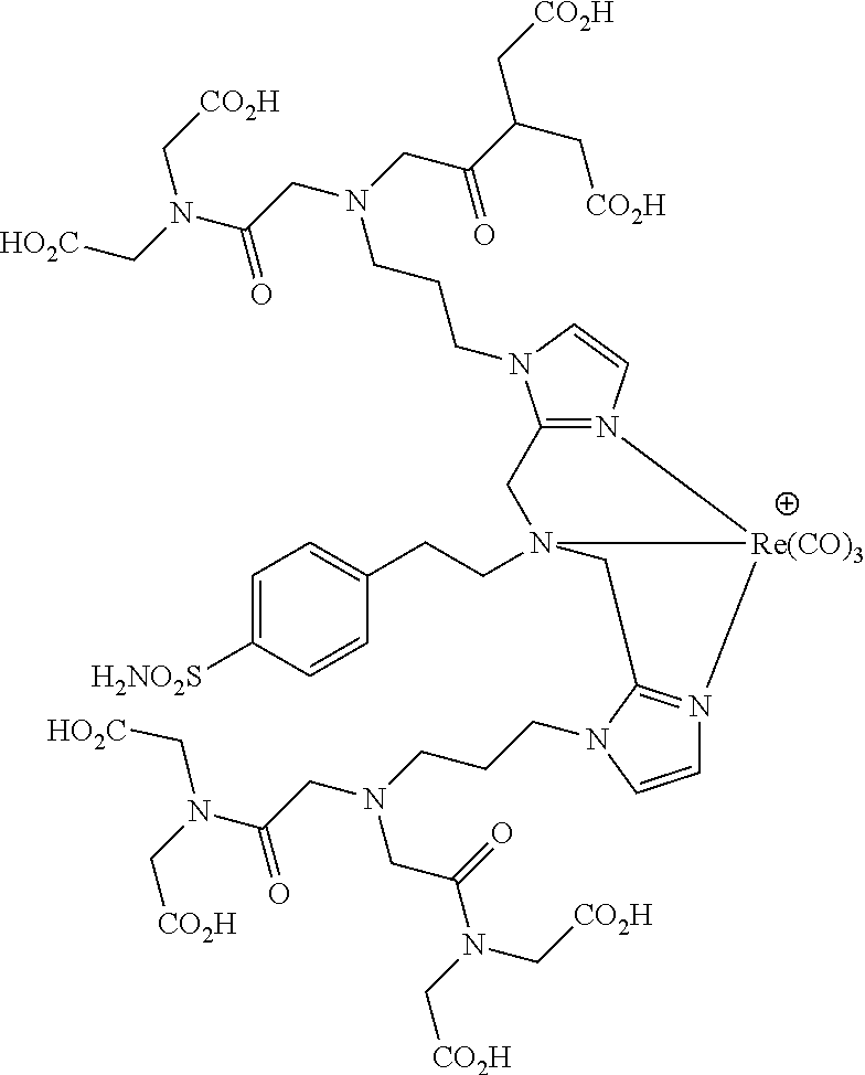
C12=N(C=CN1CCCN(CC(N(C[HO2C])C[CO2H])=O)CC(C(C[CO2H])C[CO2H])=O)[Re(CO)3]1N(CCC3=CC=C([H2NO2S])C=C3)(C2)CC2=N1C=CN2CCCN(CC(N(C[CO2H])C[HO2C])=O)CC(=O)N(C[CO2H])C[CO2H]
